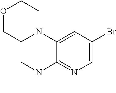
O1CCN(C2=CC(Br)=CN=C2N(C)C)CC1
